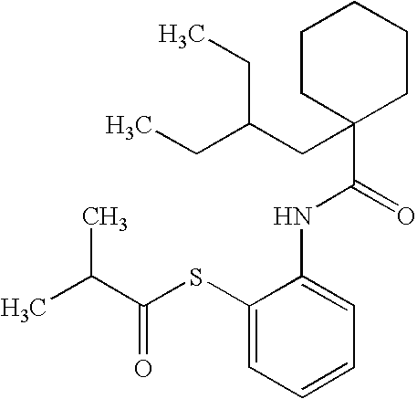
CC(C(=O)SC1=CC=CC=C1NC(=O)C1(CC(CC)CC)CCCCC1)C
